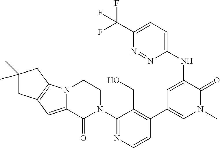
C12=C(N3C(=C1)C(=O)N(C1=NC=CC(C4=CN(C)C(=O)C(NC5=CC=C(C(F)(F)F)N=N5)=C4)=C1CO)CC3)CC(C)(C)C2
